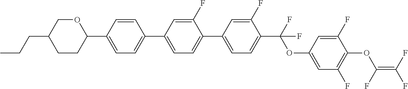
C1(C2=CC=C(C3=CC=C(C4OCC(CCC)CC4)C=C3)C=C2F)=CC=C(C(F)(OC2=CC(F)=C(OC(=C(F)F)F)C(F)=C2)F)C(F)=C1
